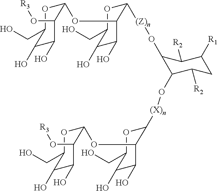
C1(OC2C([(Z)n]OC3C(O[(X)n]C4OC(CO)C(O)C(O)C4OC4OC(CO)C(O)C(O)C4O[R3])C([R2])CC([R1])C3[R2])OC(CO)C(O)C2O)OC(CO)C(O)C(O)C1O[R3]
